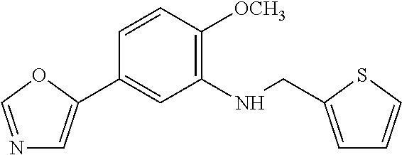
C1=CC([OCH3])=C(NCC2=CC=CS2)C=C1C1=CN=CO1
